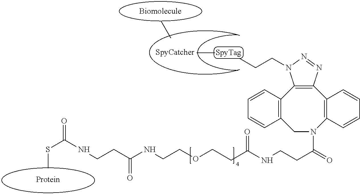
N(CCC(=O)NCCOCCC(NCCC(=O)N1CC2=C(C3=C(C4=C1C=CC=C4)N=NN3CCC)C=CC=C2)=O)C(=O)SC
